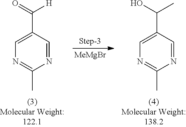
[MeMgBr].N1=CC(C([H])=O)=CN=C1C.N1=CC(C(C)O)=CN=C1C
